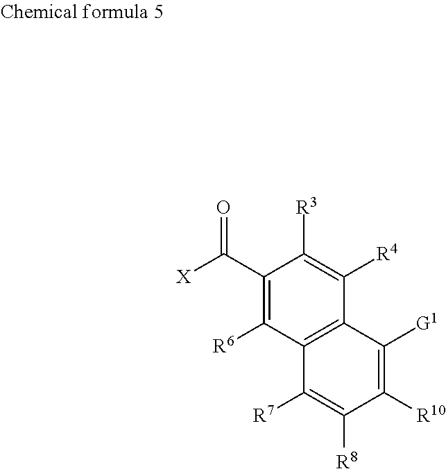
C(C1=C([R6])C2=C(C([R4])=C1[R3])C([G1])=C([R10])C([R8])=C2[R7])([X])=O
